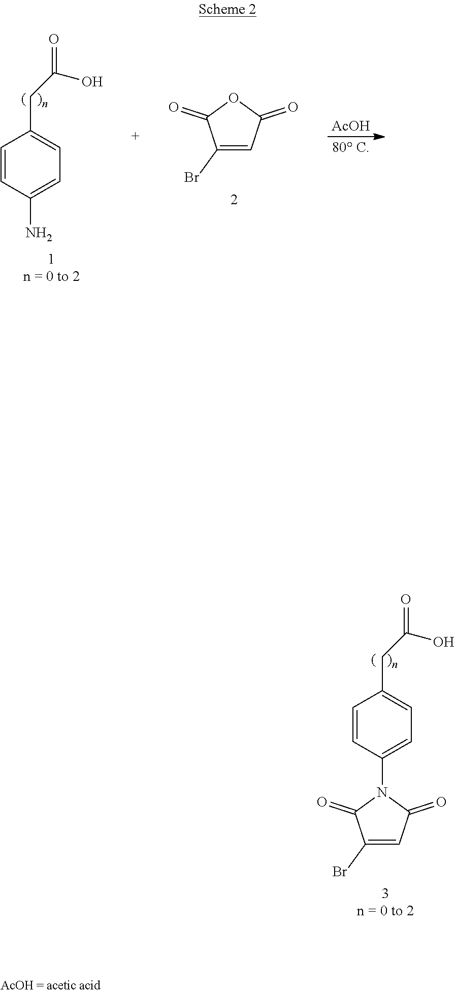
C1(Br)=CC(=O)OC1=O.[AcOH].[80 C].C1=CC(N)=CC=C1CC(O)=O.C1=CC(N2C(=O)C=C(Br)C2=O)=CC=C1CC(O)=O
